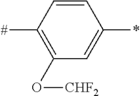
C1=CC([#])=C(O[CHF2])C=C1*
